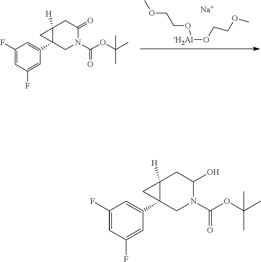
COCCO[Al]OCCOC.C1(F)=CC(F)=CC(C23C([H])(C2)CC(=O)N(C(OC(C)(C)C)=O)C3)=C1.[Na].C1(F)=CC(F)=CC(C23C([H])(C2)CC(O)N(C(OC(C)(C)C)=O)C3)=C1
